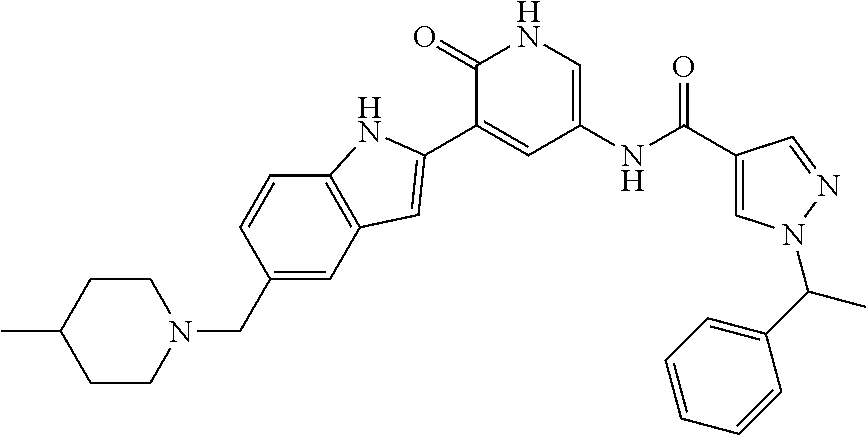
C1(=O)C(C2=CC3=C(C=CC(CN4CCC(C)CC4)=C3)N2)=CC(NC(C2=CN(C(C3=CC=CC=C3)C)N=C2)=O)=CN1
